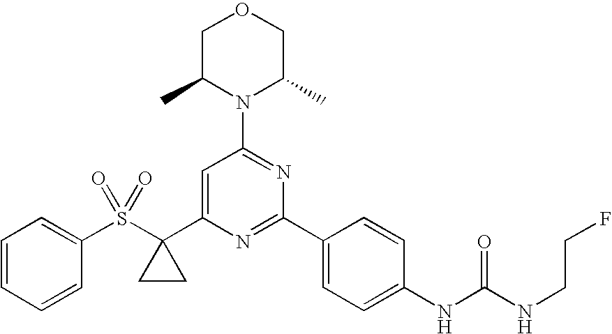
C1(S(C2(C3=CC(N4C(C)COCC4C)=NC(C4=CC=C(NC(NCCF)=O)C=C4)=N3)CC2)(=O)=O)=CC=CC=C1
